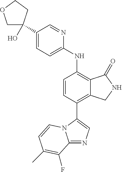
C1(C2(O)COCC2)=CC=C(NC2=C3C(=C(C4=CN=C5N4C=CC(C)=C5F)C=C2)CNC3=O)N=C1
